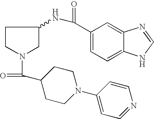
C1CN(C(=O)C2CCN(C3=CC=NC=C3)CC2)CC1NC(C1=CC=C2C(=C1)N=CN2)=O
